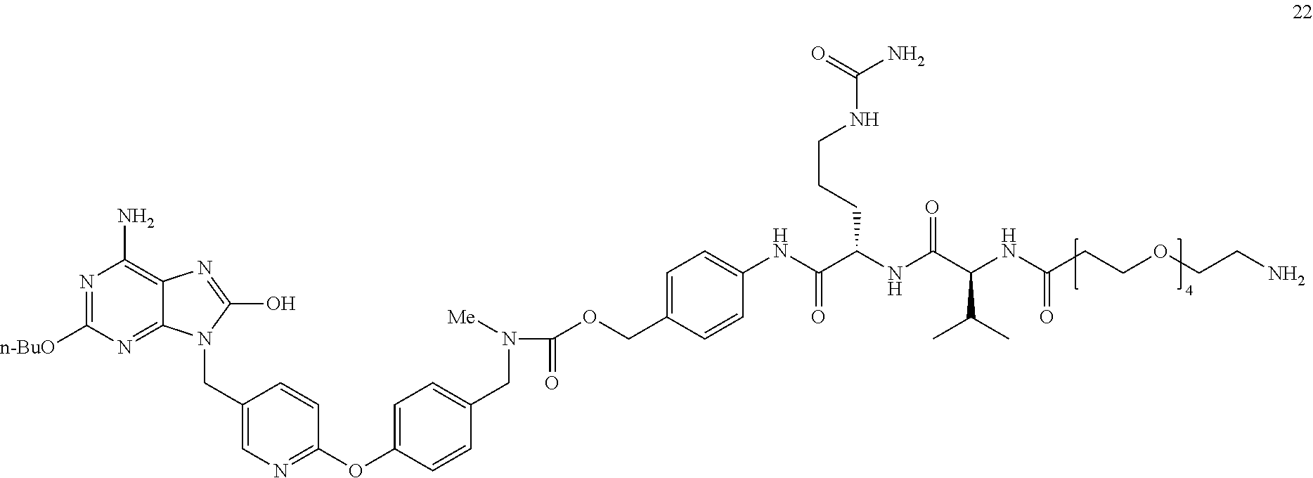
N1=C([n-BuO])N=C2C(=C1N)N=C(O)N2CC1=CN=C(OC2=CC=C(CN(C(OCC3=CC=C(NC(C(NC(C(NC(CCOCCN)=O)C(C)C)=O)CCCNC(=O)N)=O)C=C3)=O)[Me])C=C2)C=C1
